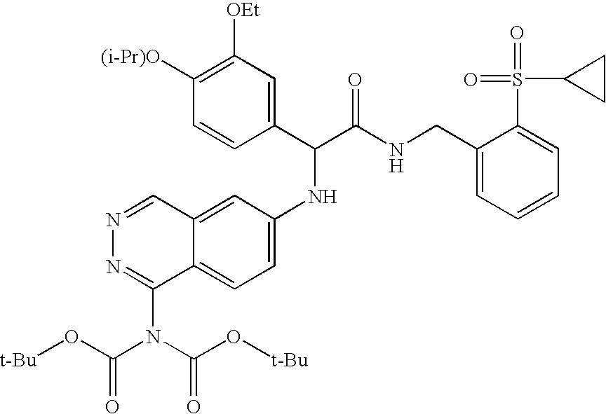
C1(NC(C(NCC2=CC=CC=C2S(C2CC2)(=O)=O)=O)C2=CC([OEt])=C([(i-Pr)O])C=C2)=CC=C2C(=C1)C=NN=C2N(C(O[t-Bu])=O)C(O[t-Bu])=O
